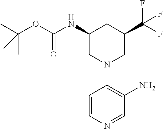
CC(OC(NC1CC(C(F)(F)F)CN(C2=C(N)C=NC=C2)C1)=O)(C)C
